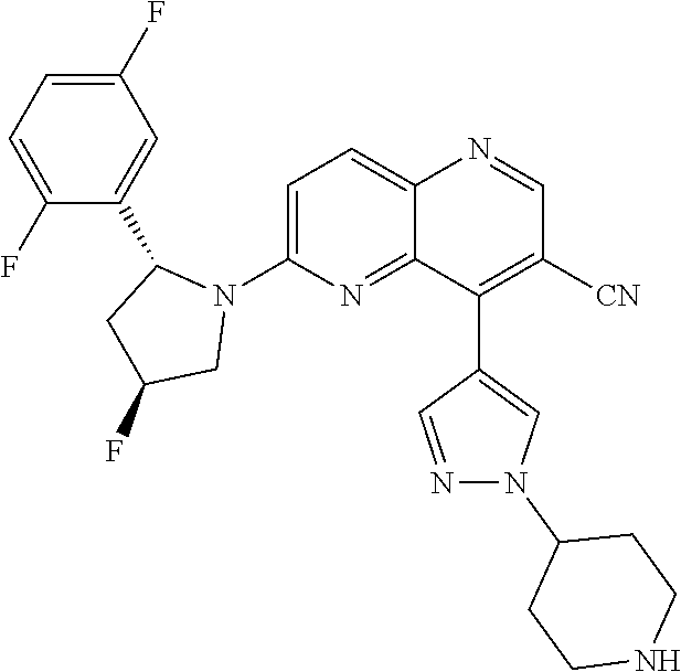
C1=C(N2C(C3=CC(F)=CC=C3F)CC(F)C2)N=C2C(=C1)N=CC([CN])=C2C1=CN(C2CCNCC2)N=C1
